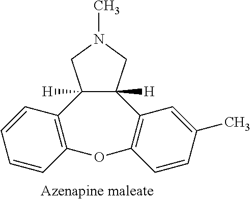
C1N(C)CC2([H])C3=C(C=CC=C3)OC3=C(C=C(C)C=C3)C12[H]
